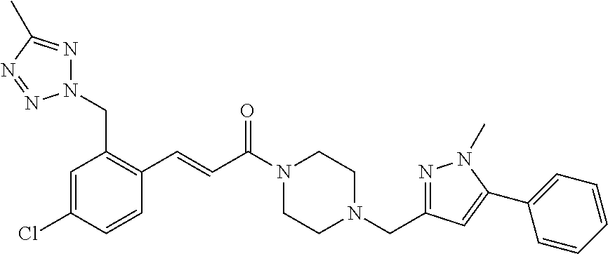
C1=C(Cl)C=CC(C=CC(N2CCN(CC3=NN(C)C(C4=CC=CC=C4)=C3)CC2)=O)=C1CN1N=C(C)N=N1
